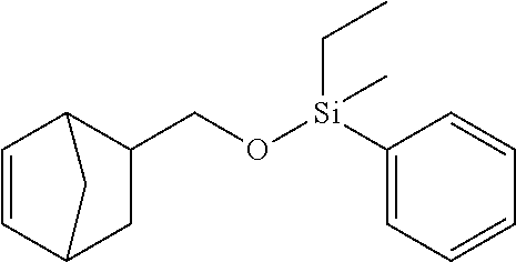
C1([Si](OCC2C3C=CC(C2)C3)(CC)C)=CC=CC=C1
